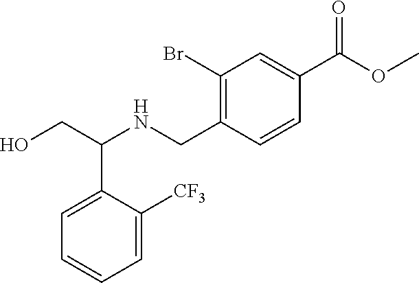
C1(Br)=C(CNC(CO)C2=CC=CC=C2[CF3])C=CC(C(OC)=O)=C1
